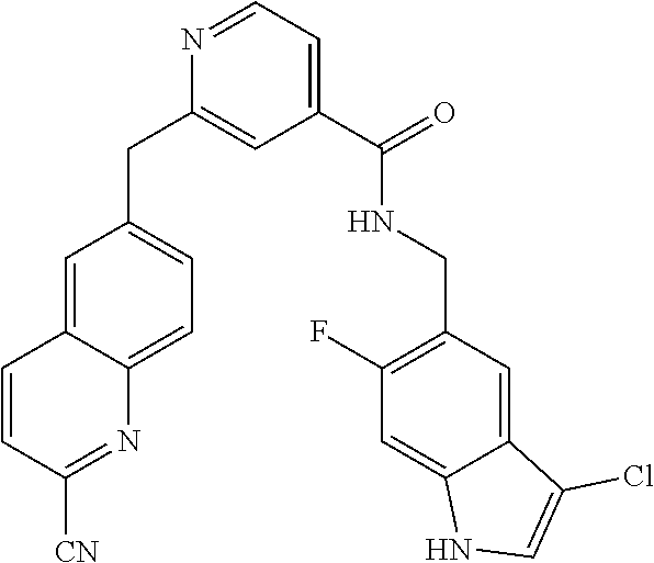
C1(C(=O)NCC2=C(F)C=C3C(=C2)C(Cl)=CN3)=CC=NC(CC2=CC=C3C(=C2)C=CC([CN])=N3)=C1
